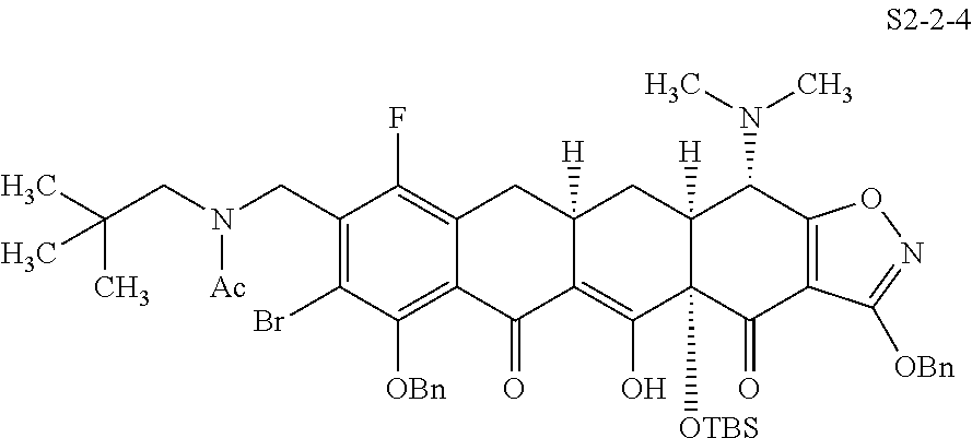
C1(CN(CC(C)(C)C)[Ac])=C(Br)C([OBn])=C2C(=C1F)CC1([H])C(=C(O)C3([OTBS])C([H])(C1)C(N(C)C)C1=C(C3=O)C([OBn])=NO1)C2=O
